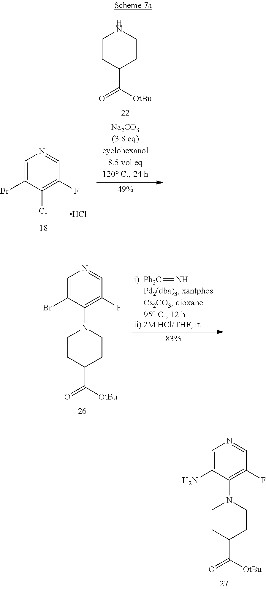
C1=C(N)C(N2CCC(C([OtBu])=O)CC2)=C(F)C=N1.C1=C(Br)C(Cl)=C(F)C=N1.Cl.C1CC(C([OtBu])=O)CCN1.C1=C(Br)C(N2CCC(C([OtBu])=O)CC2)=C(F)C=N1.[Ph2C]=N
